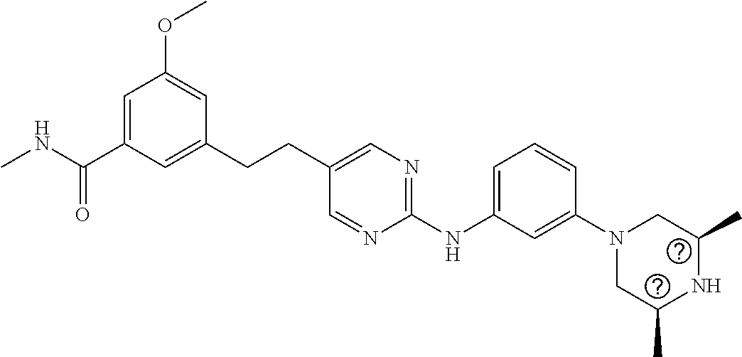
C1(CCC2=CN=C(NC3=CC=CC(N4CC(C)NC(C)C4)=C3)N=C2)=CC(C(NC)=O)=CC(OC)=C1
